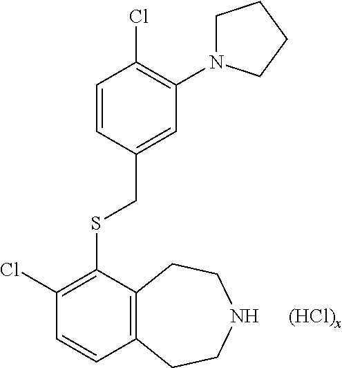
[(HCl)x].ClC1=C(N2CCCC2)C=C(CSC2=C(Cl)C=CC3=C2CCNCC3)C=C1
